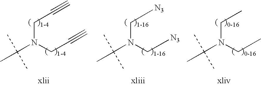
C(N(CC#C)CC#C)(C)(C)C.C(N(CC)CC)(C)(C)C.C(N(C[N3])C[N3])(C)(C)C
